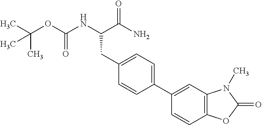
C12=C(C=C(C3=CC=C(CC(NC(OC(C)(C)C)=O)C(N)=O)C=C3)C=C1)N(C)C(=O)O2
